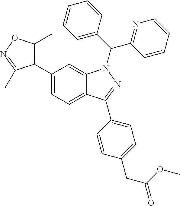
C12=CC=C(C3=C(C)ON=C3C)C=C1N(C(C1=NC=CC=C1)C1=CC=CC=C1)N=C2C1=CC=C(CC(=O)OC)C=C1
